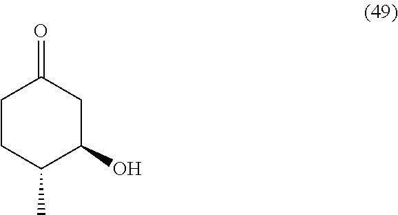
C1CC(C)C(O)CC1=O
